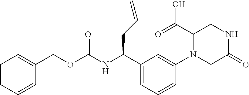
N(C(C1=CC=CC(N2C(C(=O)O)CNC(=O)C2)=C1)CC=C)C(OCC1=CC=CC=C1)=O
